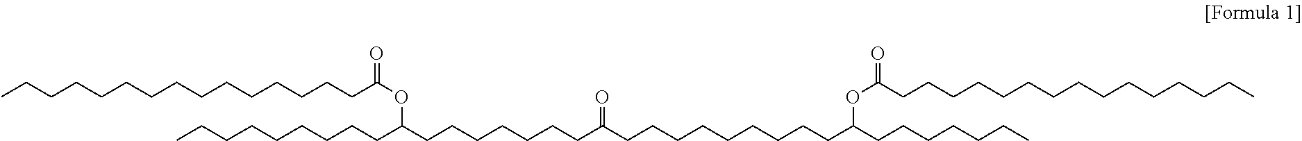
CCCCCCCCCC(CCCCCCCC(CCCCCCCCCC(CCCCCCC)OC(CCCCCCCCCCCCCCC)=O)=O)OC(CCCCCCCCCCCCCCC)=O
